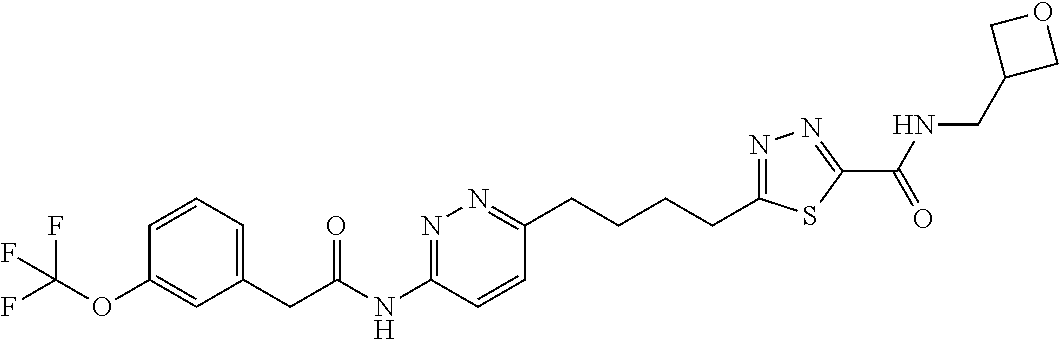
C1=CC=C(CC(NC2=NN=C(CCCCC3=NN=C(C(=O)NCC4COC4)S3)C=C2)=O)C=C1OC(F)(F)F
